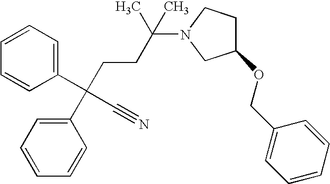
C1(C(C#N)(C2=CC=CC=C2)CCC(N2CC(OCC3=CC=CC=C3)CC2)(C)C)=CC=CC=C1
